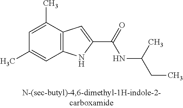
C12=C(C(C)=CC(C)=C1)C=C(C(=O)NC(C)CC)N2
